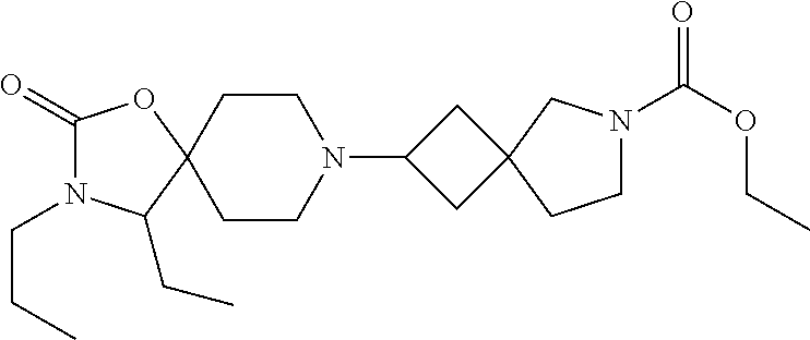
C1(=O)N(CCC)C(CC)C2(O1)CCN(C1CC3(C1)CN(C(OCC)=O)CC3)CC2
